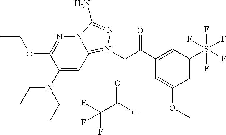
C1(N(CC)CC)=CC2=[N+](CC(C3=CC(S(F)(F)(F)(F)F)=CC(OC)=C3)=O)N=C(N)N2N=C1OCC.FC(C([O-])=O)(F)F
